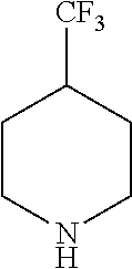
C1CNCCC1[CF3]
